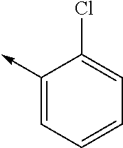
C1(->C)=CC=CC=C1Cl
